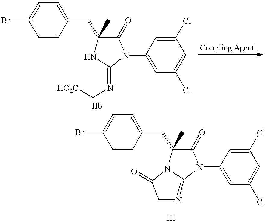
C1=C(Br)C=CC(CC2(C)NC(=NC[HO2C])N(C3=CC(Cl)=CC(Cl)=C3)C2=O)=C1.C1=C(Br)C=CC(CC2(C)N3C(=NCC3=O)N(C3=CC(Cl)=CC(Cl)=C3)C2=O)=C1
